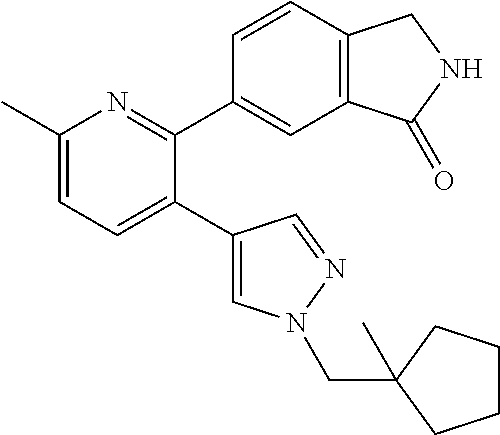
C1(C)=CC=C(C2=CN(CC3(C)CCCC3)N=C2)C(C2=CC3=C(C=C2)CNC3=O)=N1
